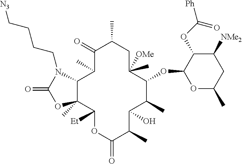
C1(=O)C(C)C2C(C)(C([Et])OC(=O)C(C)C(O)C(C)C(OC3OC(C)CC([NMe2])C3OC([Ph])=O)C([OMe])(C)CC1C)OC(=O)N2CCCC[N3]
